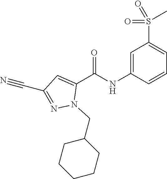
O=C(NC1=CC(S(=O)(C)=O)=CC=C1)C1=CC(C#N)=NN1CC1CCCCC1
